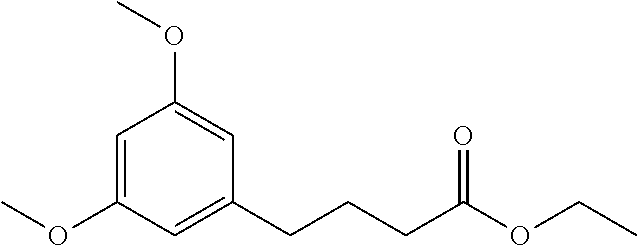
C1=C(OC)C=C(CCCC(OCC)=O)C=C1OC
